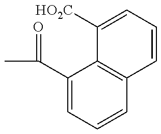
CC(C1=CC=CC2=C1C([HO2C])=CC=C2)=O
